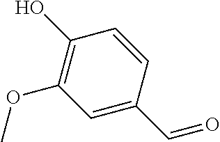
C1(O)=C(OC)C=C(C=O)C=C1
